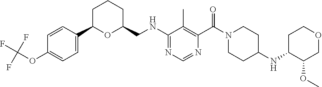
C1=C(C2OC(CNC3=NC=NC(C(N4CCC(NC5C(OC)COCC5)CC4)=O)=C3C)CCC2)C=CC(OC(F)(F)F)=C1
